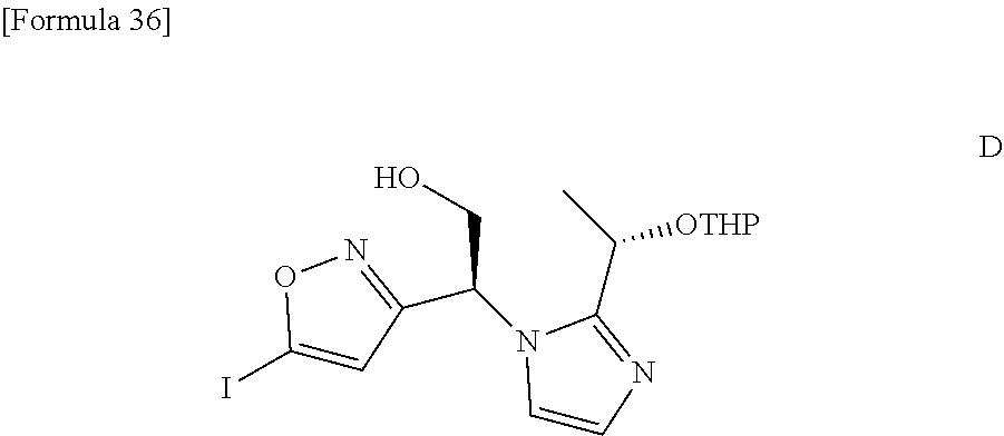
C1=CN=C(C(C)[OTHP])N1C(C1=NOC(I)=C1)CO
